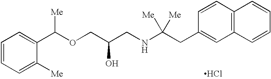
C1=CC=C([Me])C(C(OCC(CNC(CC2=CC3=C(C=C2)C=CC=C3)([Me])[Me])O)[Me])=C1.Cl
